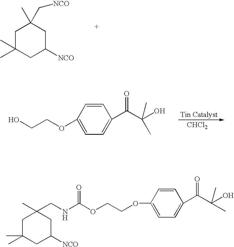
C1C(C)(C)CC([NCO])CC1(C)C[NCO].C1=CC(OCCO)=CC=C1C(C(O)(C)C)=O.[CHCl2].C1=CC(OCCOC(=O)NCC2(C)CC(C)(C)CC([NCO])C2)=CC=C1C(C(O)(C)C)=O
